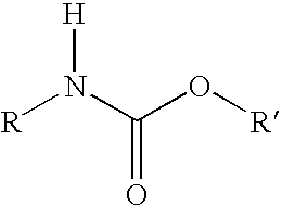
[R]N(C(O[R])=O)[H]
